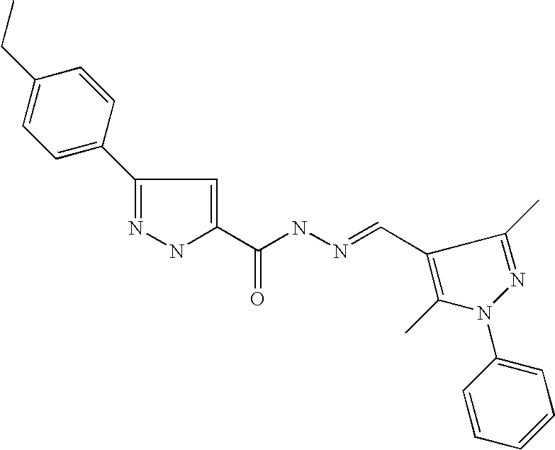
C1(C2=CC=C(CC)C=C2)=NNC(C(NN=CC2=C(C)N(C3=CC=CC=C3)N=C2C)=O)=C1
